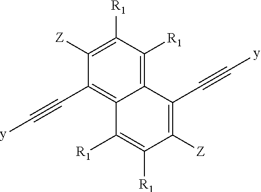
C1([Z])=C([R1])C([R1])=C2C(=C1C#C[y])C([R1])=C([R1])C([Z])=C2C#C[y]
